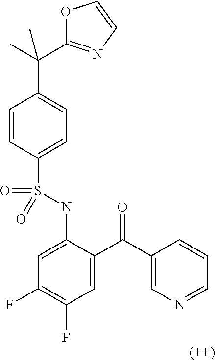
C1=CC(S(NC2=CC(F)=C(F)C=C2C(C2=CN=CC=C2)=O)(=O)=O)=CC=C1C(C1=NC=CO1)(C)C
